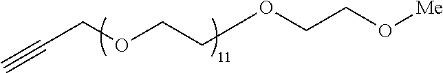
C(COCCOCCO[Me])#C
